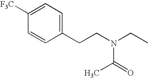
C1=CC(CCN(CC)C(=O)C)=CC=C1[F3C]
